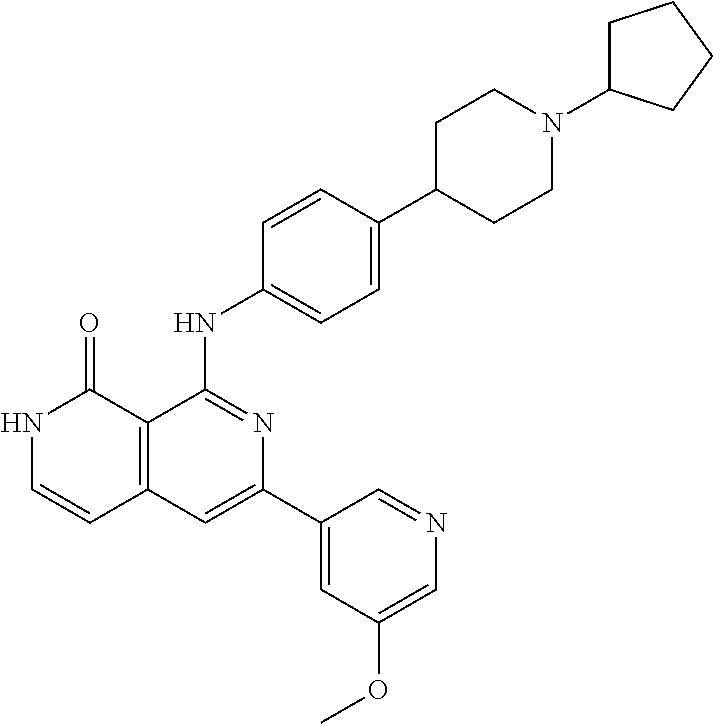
C1=CC(NC2=NC(C3=CC(OC)=CN=C3)=CC3=C2C(=O)NC=C3)=CC=C1C1CCN(C2CCCC2)CC1
